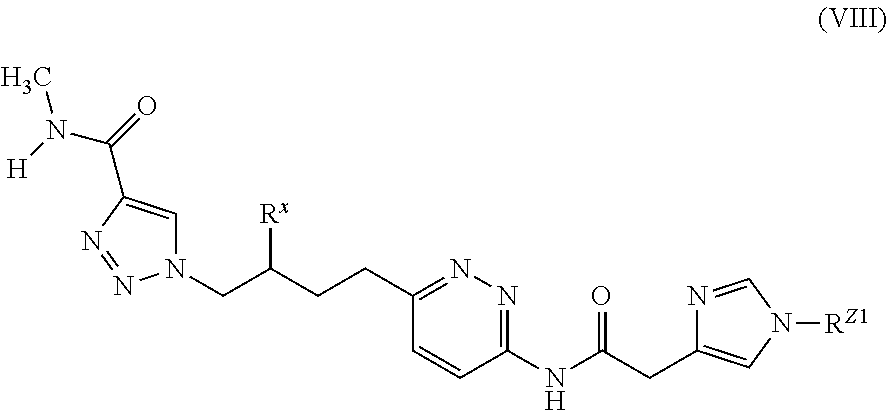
C1=C(C(N(C)[H])=O)N=NN1CC(CCC1=NN=C(NC(CC2=CN([RZ1])C=N2)=O)C=C1)[Rx]
